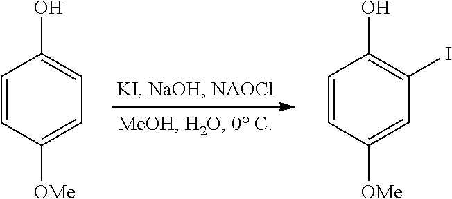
C1=CC([OMe])=CC=C1O.C1=CC([OMe])=CC(I)=C1O
